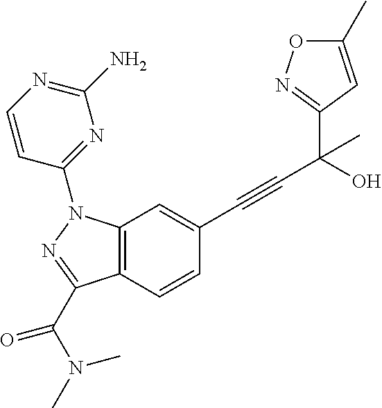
C12=C(C=C(C#CC(C3=NOC(C)=C3)(C)O)C=C1)N(C1=NC(N)=NC=C1)N=C2C(N(C)C)=O
